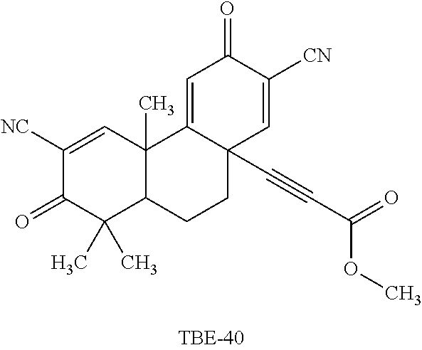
C1([NC])=CC2(C)C(C(C)(C)C1=O)CCC1(C#CC(OC)=O)C2=CC(=O)C([CN])=C1
